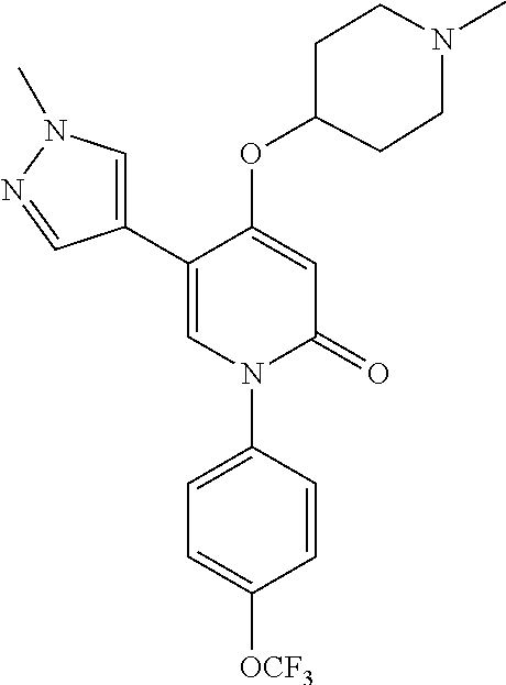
C1=C(OC2CCN(C)CC2)C(C2=CN(C)N=C2)=CN(C2=CC=C([OCF3])C=C2)C1=O
